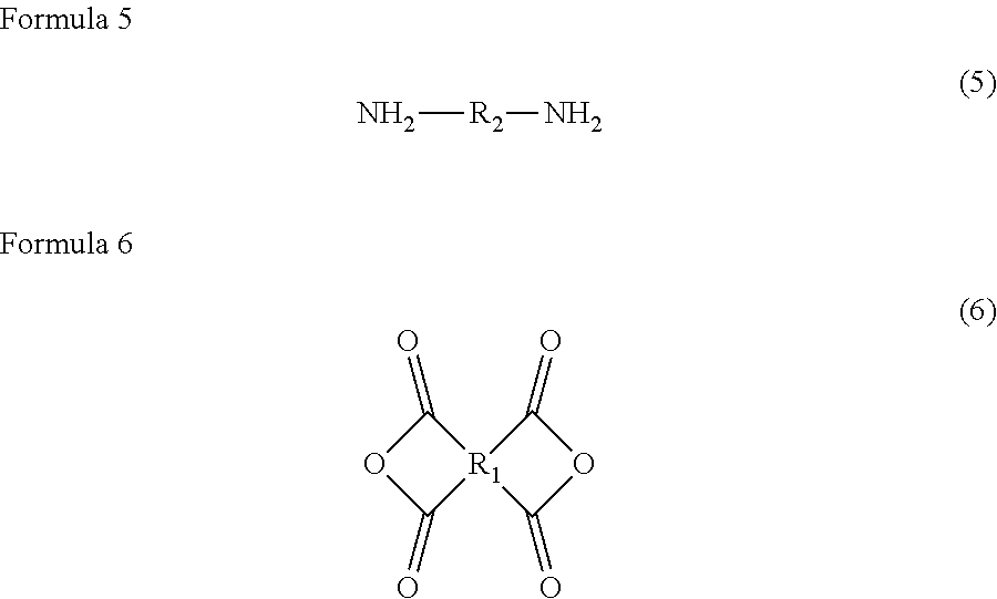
N[R2]N.O1C(=O)[R1]2(C1=O)C(=O)OC2=O
